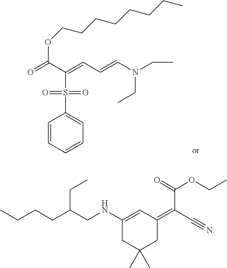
C1=CC=CC=C1S(=O)(=O)C(C(=O)OCCCCCCCC)=CC=CN(CC)CC.CCCCC(CNC1=CC(=C(C#N)C(=O)OCC)CC(C)(C)C1)CC
